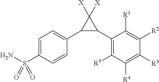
[R5]C1=C(C2C(C3=CC=C(S(N)(=O)=O)C=C3)C2([X])[X])C([R1])=C([R2])C([R3])=C1[R4]
